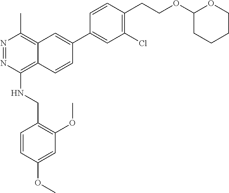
ClC1=C(CCOC2CCCCO2)C=CC(C2=CC3=C(C)N=NC(NCC4=C(OC)C=C(OC)C=C4)=C3C=C2)=C1
